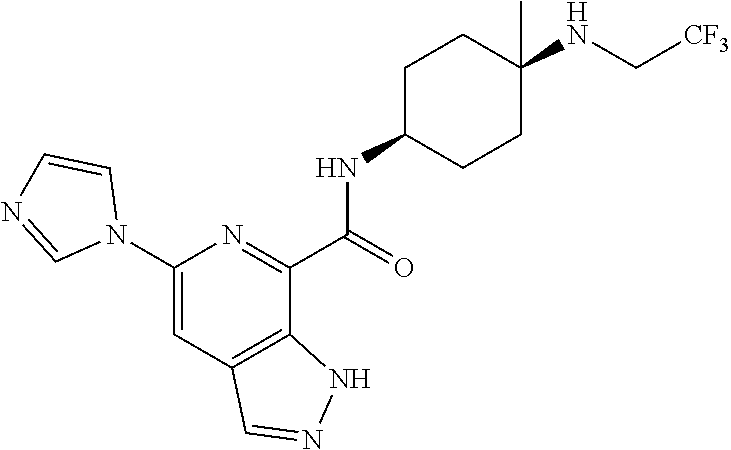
C1(N2C=CN=C2)=CC2=C(C(C(=O)NC3CCC(NC[CF3])(C)CC3)=N1)NN=C2
